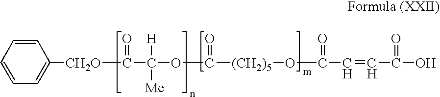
C1=CC=CC=C1[CH2O]C(C(OC([(CH2)5]OC(C=CC(O)=O)=O)=O)([H])[Me])=O
